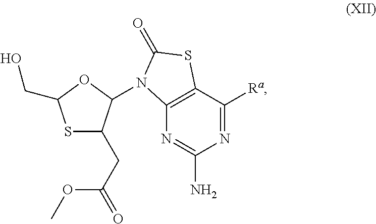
S1C(CC(OC)=O)C(N2C3=C(C([Ra])=NC(N)=N3)SC2=O)OC1CO
